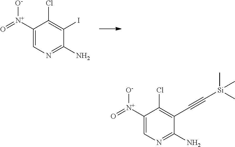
C1(Cl)=C(I)C(N)=NC=C1[N+](=O)[O-].C1(Cl)=C(C#C[Si](C)(C)C)C(N)=NC=C1[N+](=O)[O-]
